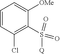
C1=CC(Cl)=C(S(=O)(=O)[Q])C([OMe])=C1
